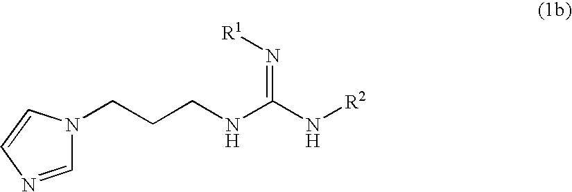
C(CCNC(N[R2])=N[R1])N1C=NC=C1
